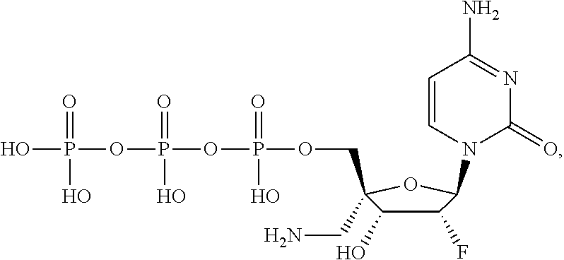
C1(F)C(O)C(COP(OP(OP(O)(=O)O)(=O)O)(=O)O)(CN)OC1N1C(=O)N=C(N)C=C1
